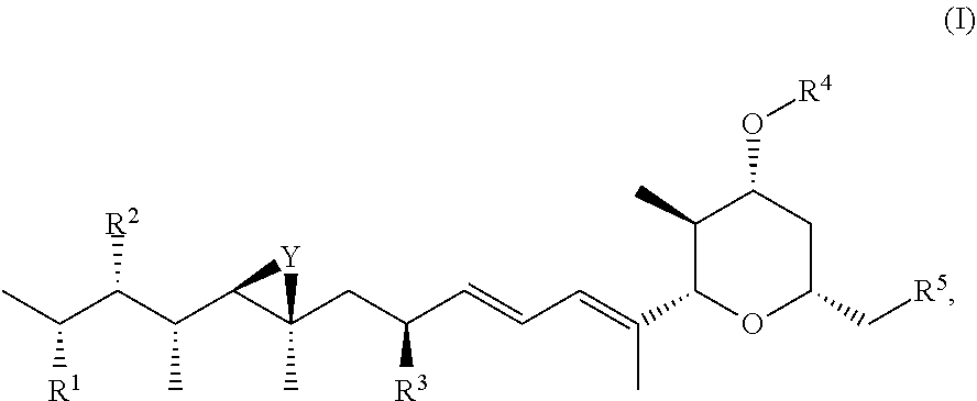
CC(C(C(C1C(C)(CC(C=CC=C(C2OC(C[R5])CC(O[R4])C2C)C)[R3])[Y]1)C)[R2])[R1]
